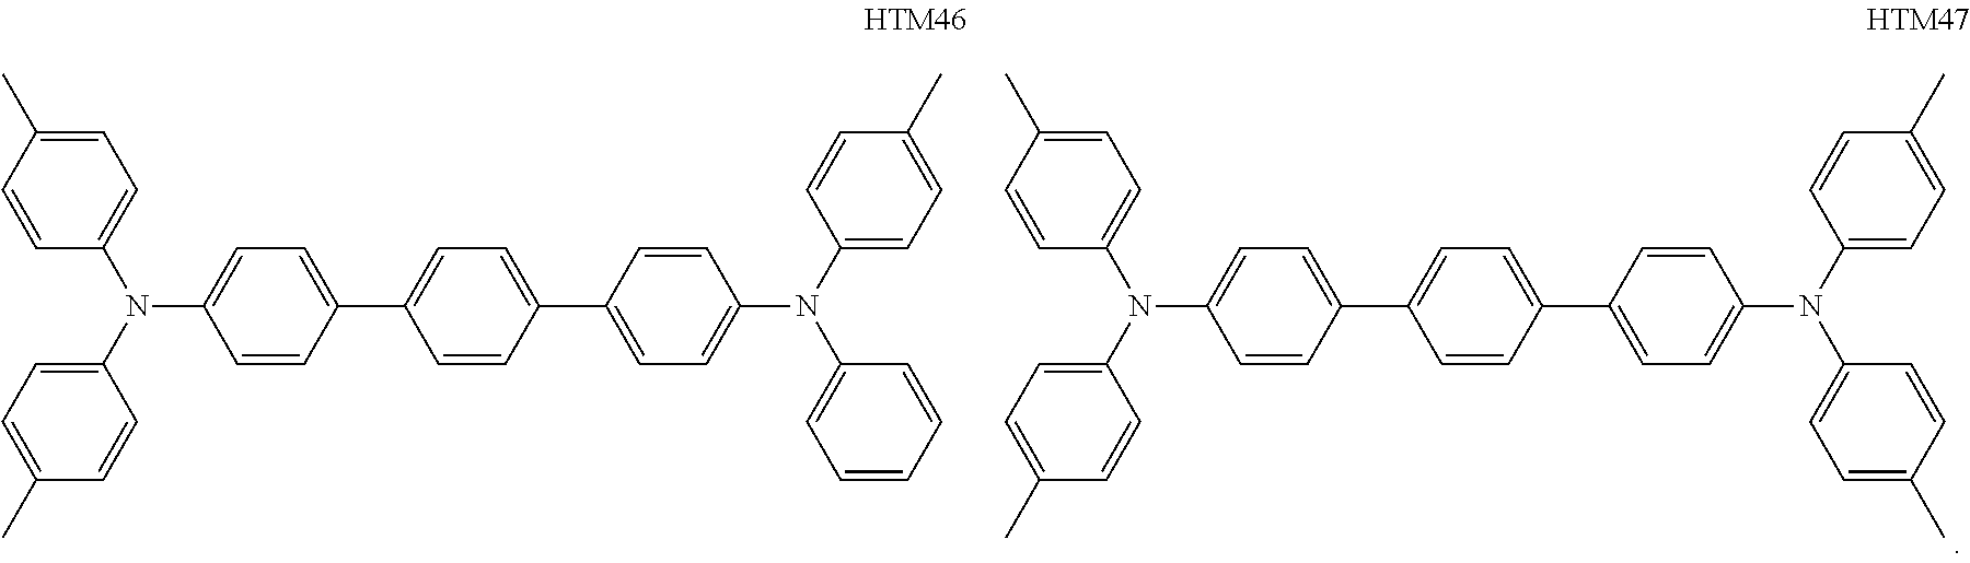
C1(C2=CC=C(N(C3=CC=C(C)C=C3)C3=CC=C(C)C=C3)C=C2)=CC=C(C2=CC=C(N(C3=CC=C(C)C=C3)C3=CC=C(C)C=C3)C=C2)C=C1.C1(C2=CC=C(N(C3=CC=C(C)C=C3)C3=CC=C(C)C=C3)C=C2)=CC=C(C2=CC=C(N(C3=CC=CC=C3)C3=CC=C(C)C=C3)C=C2)C=C1
